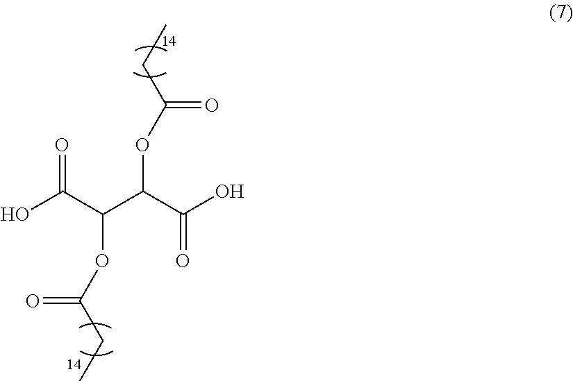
OC(=O)C(C(C(O)=O)OC(CC)=O)OC(CC)=O
